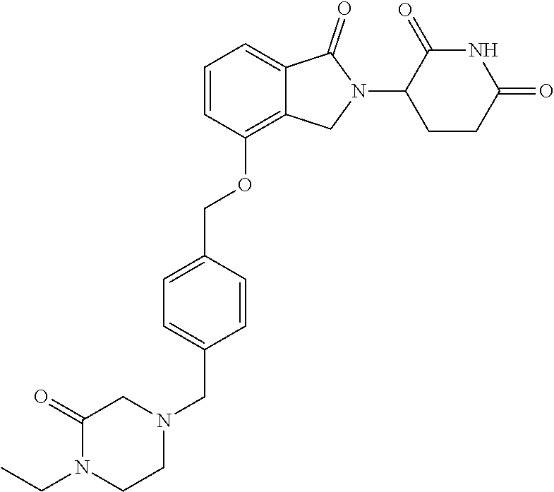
C1=CC(OCC2=CC=C(CN3CC(=O)N(CC)CC3)C=C2)=C2C(=C1)C(=O)N(C1C(=O)NC(=O)CC1)C2
